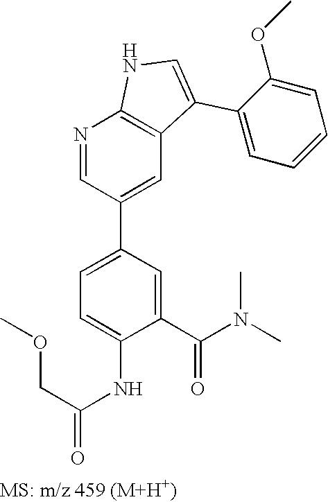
N1=CC(C2=CC=C(NC(=O)COC)C(C(N(C)C)=O)=C2)=CC2=C1NC=C2C1=CC=CC=C1OC
